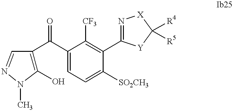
C1(O)=C(C(C2=CC=C([SO2CH3])C(C3=N[X]C([R4])([R5])[Y]3)=C2[CF3])=O)C=NN1C
